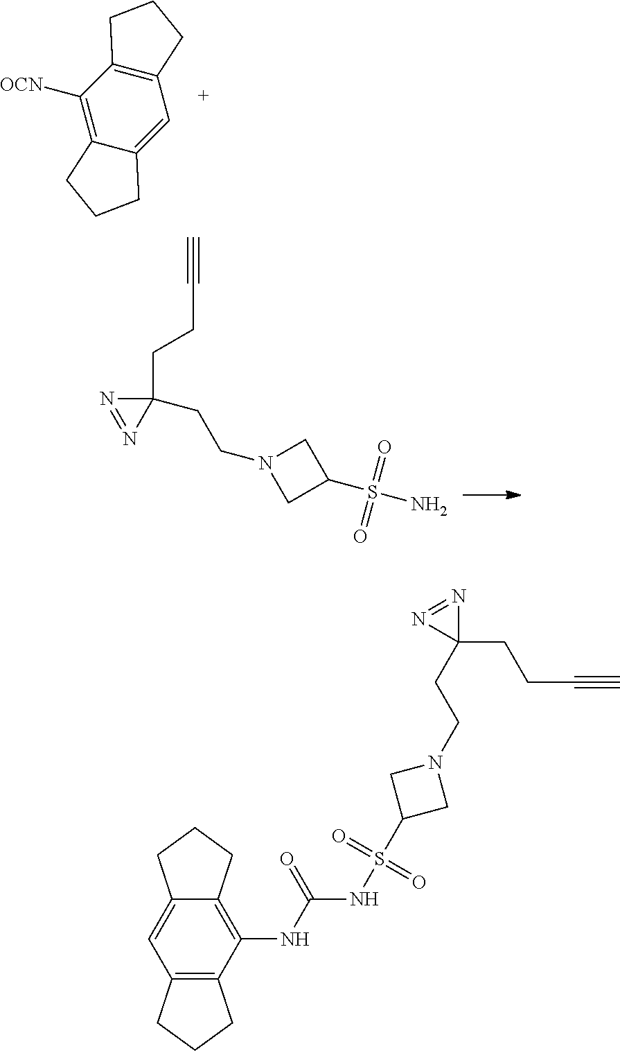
C1([OCN])=C2C(=CC3=C1CCC3)CCC2.C1N(CCC2(CCC#C)N=N2)CC1S(N)(=O)=O.C12=C(NC(=O)NS(C3CN(CCC4(CCC#C)N=N4)C3)(=O)=O)C3=C(C=C1CCC2)CCC3
